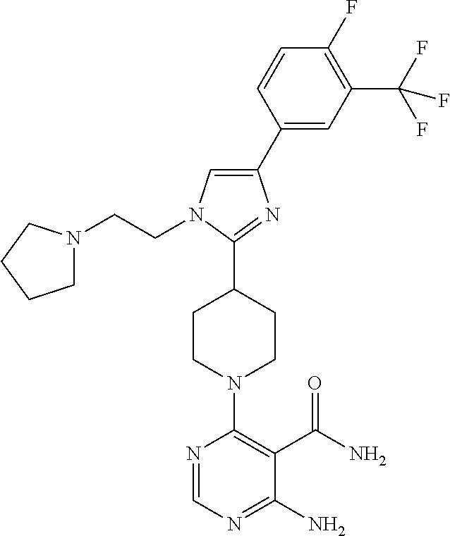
C1(C2=CN(CCN3CCCC3)C(C3CCN(C4=C(C(N)=O)C(N)=NC=N4)CC3)=N2)=CC(C(F)(F)F)=C(F)C=C1
